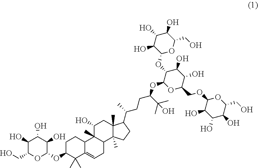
C1(O)C(CO)OC(OC2C(C)(C)C3=CCC4C(C)(C3CC2)C(O)CC2(C)C4(C)CCC2C(C)CCC(OC2C(OC3C(O)C(O)C(O)C(CO)O3)C(O)C(O)C(COC3OC(CO)C(O)C(O)C3O)O2)C(C)(C)O)C(O)C1O
